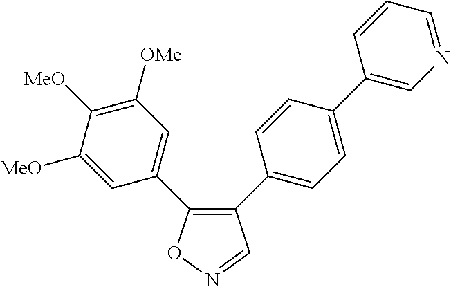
C1(C2=CC=C(C3=CN=CC=C3)C=C2)=C(C2=CC([OMe])=C([MeO])C([MeO])=C2)ON=C1
